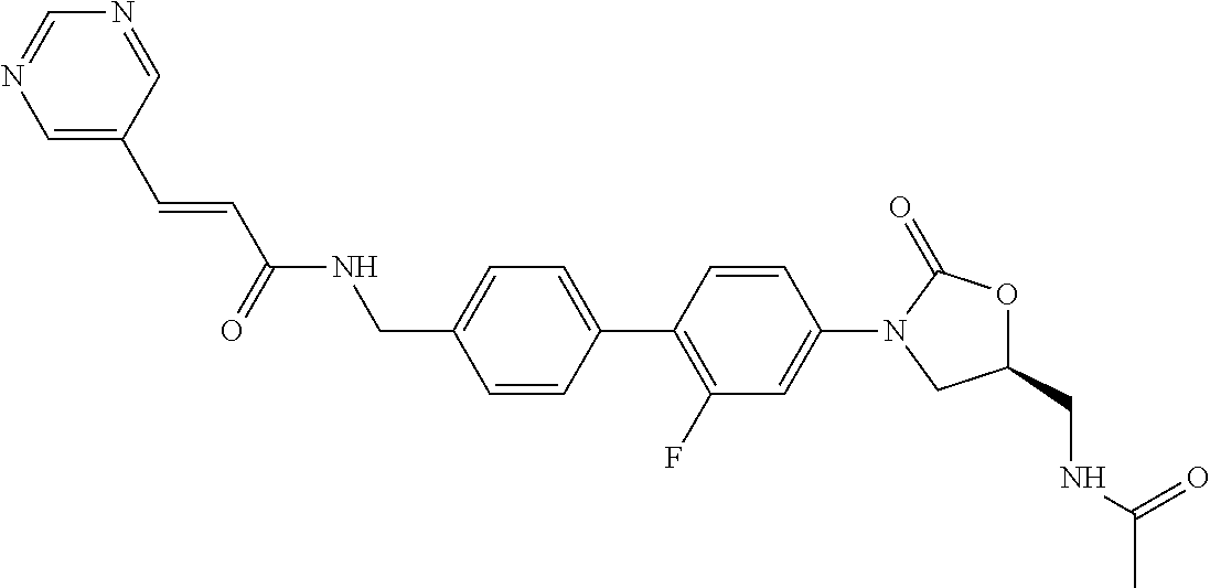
C1(CNC(C=CC2=CN=CN=C2)=O)=CC=C(C2=C(F)C=C(N3CC(CNC(C)=O)OC3=O)C=C2)C=C1
